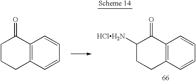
C1CCC2=C(C1=O)C=CC=C2.C1([HClH2N])CCC2=C(C1=O)C=CC=C2
